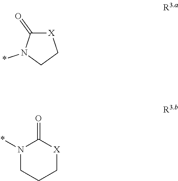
C1(=O)[X]CCN1*.O=C1[X]CCCN1*
